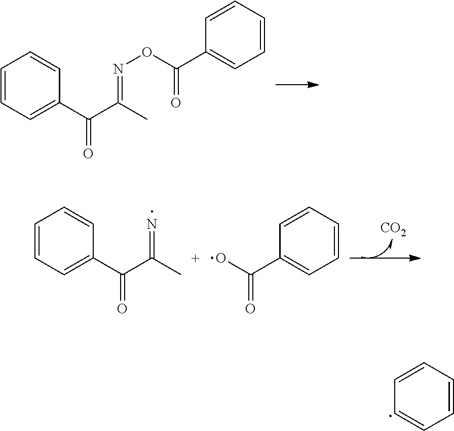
C1=CC=C(C(C(C)=NOC(C2=CC=CC=C2)=O)=O)C=C1.C1=CC=C(C(C(C)=N)=O)C=C1.C1=CC=C(C(O)=O)C=C1.[CO2].C1=CC=CC=C1
